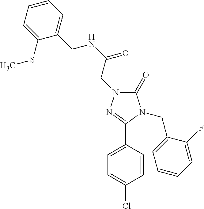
C1(=O)N(CC(NCC2=CC=CC=C2SC)=O)N=C(C2=CC=C(Cl)C=C2)N1CC1=CC=CC=C1F
